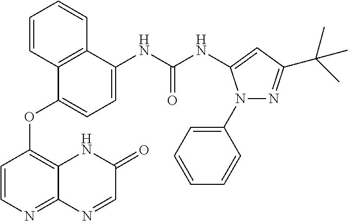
C1=CN=C2C(=C1OC1=CC=C(NC(=O)NC3=CC(C(C)(C)C)=NN3C3=CC=CC=C3)C3=C1C=CC=C3)NC(=O)C=N2
